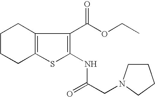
C12=C(C(C(OCC)=O)=C(NC(CN3CCCC3)=O)S1)CCCC2
